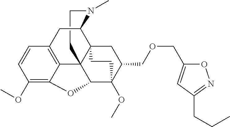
C1CN(C)C2C34C15C1=C(C=CC(OC)=C1OC5C(OC)(C(COCC1=CC(CCC)=NO1)C3)CC4)C2
